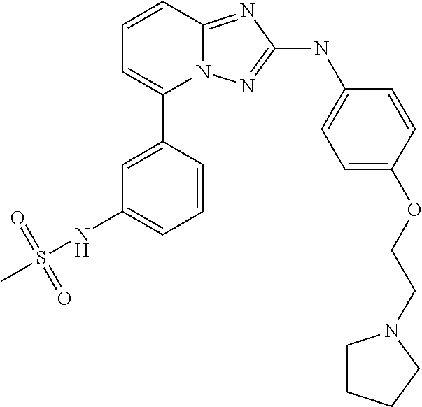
C1=CC2=NC(NC3=CC=C(OCCN4CCCC4)C=C3)=NN2C(C2=CC(NS(C)(=O)=O)=CC=C2)=C1
